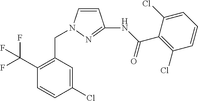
C1=CN(CC2=C(C(F)(F)F)C=CC(Cl)=C2)N=C1NC(C1=C(Cl)C=CC=C1Cl)=O
